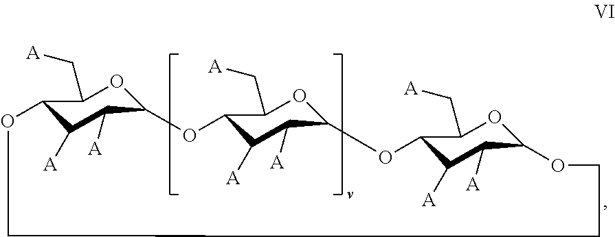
C12C([A])C([A])C(OC1C[A])OC1C([A])C([A])C(OC1C[A])OC1C([A])C([A])C(OC1C[A])OCCCO2
